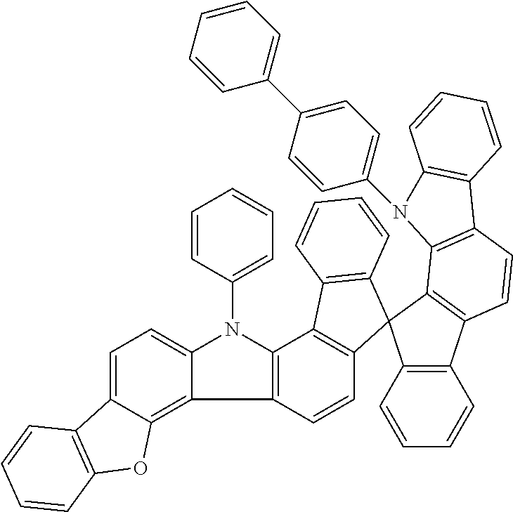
C1=C2C(=C3C(=C1)N(C1=CC=CC=C1)C1=C3C=CC3=C1C1=C(C=CC=C1)C31C3=C(C4=C1C1=C(C=C4)C4=C(C=CC=C4)N1C1=CC=C(C4=CC=CC=C4)C=C1)C=CC=C3)OC1=C2C=CC=C1
